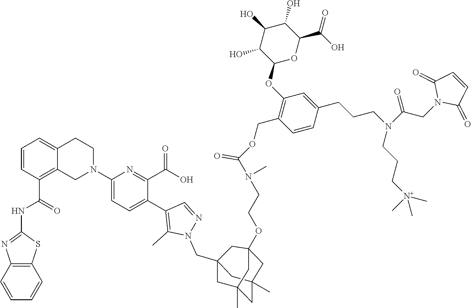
C12=C(C=CC=C1)SC(NC(C1=C3C(=CC=C1)CCN(C1=CC=C(C4=C(C)N(CC56CC7(C)CC(C)(C5)CC(OCCN(C)C(OCC5=C(OC8OC(C(=O)O)C(O)C(O)C8O)C=C(CCCN(C(CN8C(=O)C=CC8=O)=O)CCC[N+](C)(C)C)C=C5)=O)(C6)C7)N=C4)C(C(O)=O)=N1)C3)=O)=N2
